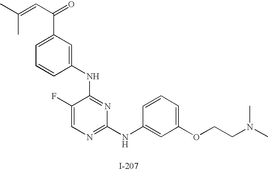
C1(F)=CN=C(NC2=CC(OCCN(C)C)=CC=C2)N=C1NC1=CC(C(C=C(C)C)=O)=CC=C1
